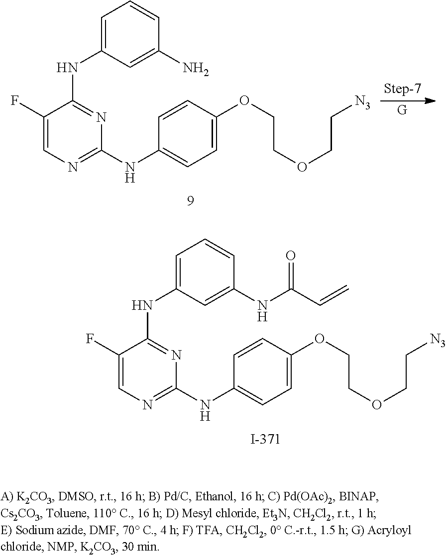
C1(F)=CN=C(NC2=CC=C(OCCOCC[N3])C=C2)N=C1NC1=CC=CC(N)=C1.[G].C1(F)=CN=C(NC2=CC=C(OCCOCC[N3])C=C2)N=C1NC1=CC=CC(NC(C=C)=O)=C1
